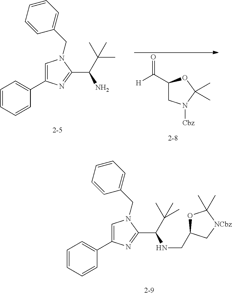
[H]C(C1CN([Cbz])C(C)(C)O1)=O.C1=CC=CC(C2=CN(CC3=CC=CC=C3)C(C(C(C)(C)C)N)=N2)=C1.C1=CC=CC(C2=CN(CC3=CC=CC=C3)C(C(C(C)(C)C)NCC3OC(C)(C)[NCbz]C3)=N2)=C1
